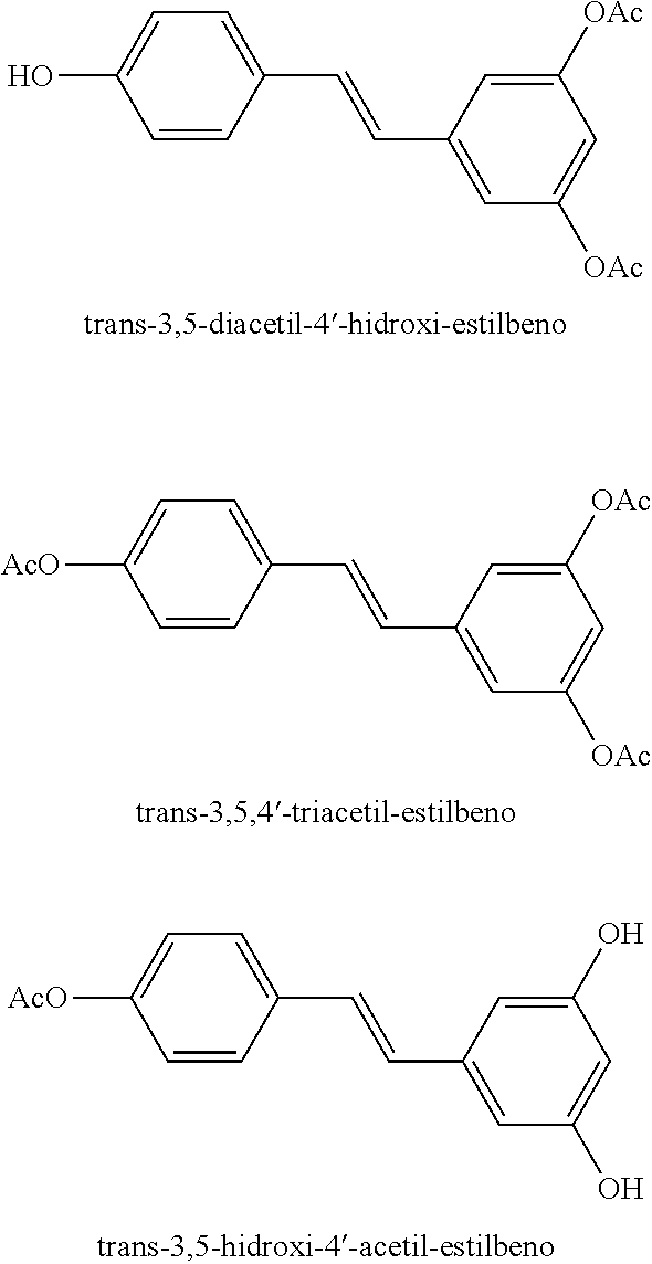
C1=C(O)C=CC(C=CC2=CC([OAc])=CC([OAc])=C2)=C1.C1=C([AcO])C=CC(C=CC2=CC([OAc])=CC([OAc])=C2)=C1.C1=C([AcO])C=CC(C=CC2=CC(O)=CC(O)=C2)=C1
